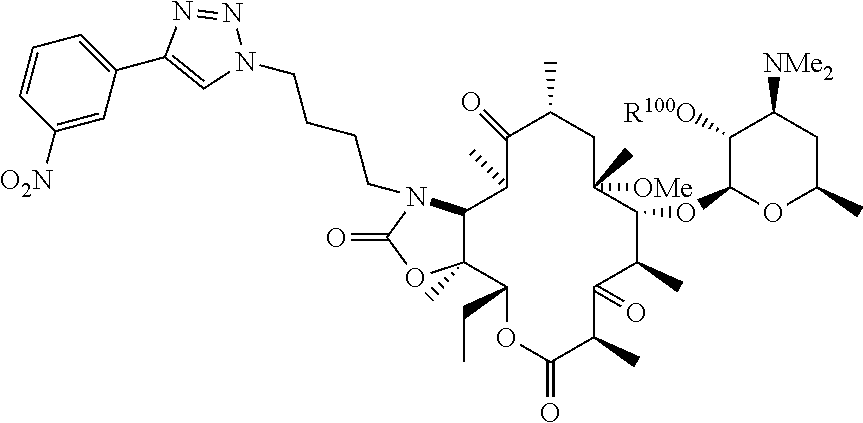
C1([O2N])=CC(C2=CN(CCCCN3C4C(C)(OC3=O)C(CC)OC(=O)C(C)C(=O)C(C)C(OC3OC(C)CC([NMe2])C3[R100O])C([OMe])(C)CC(C)C(=O)C4C)N=N2)=CC=C1
